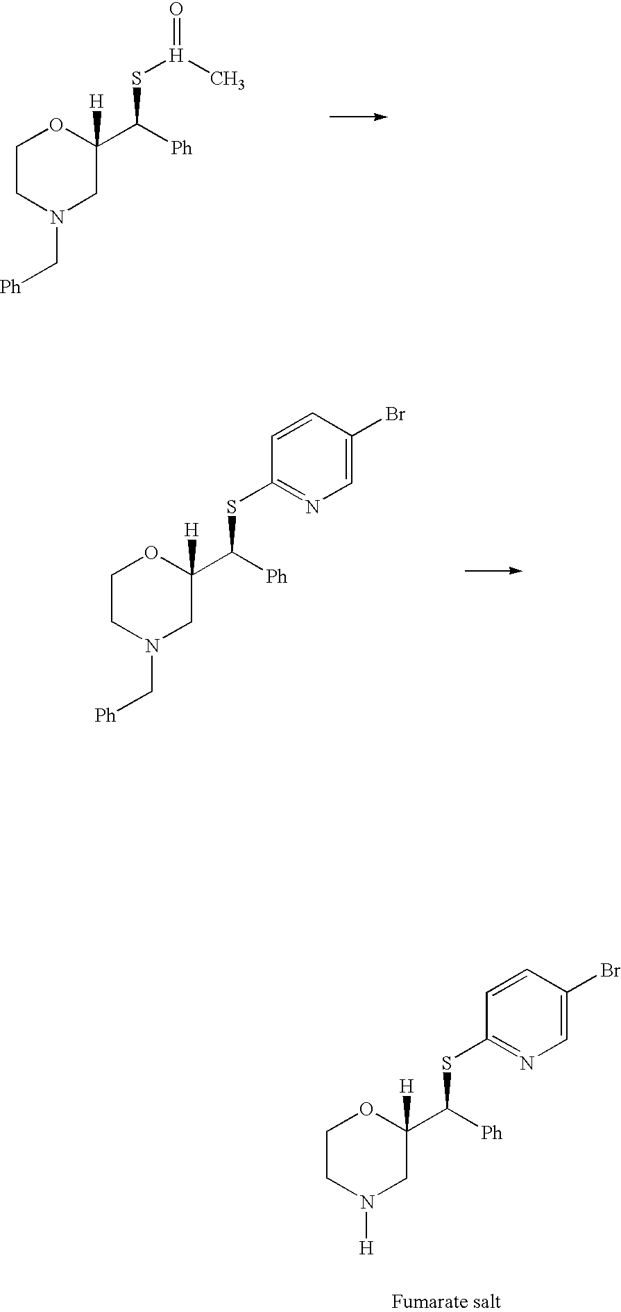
C1CN([H])CC(C([Ph])SC2=NC=C(Br)C=C2)([H])O1.C1CN(C[Ph])CC(C([Ph])S[H](=O)C)([H])O1.C1CN(C[Ph])CC(C([Ph])SC2=NC=C(Br)C=C2)([H])O1
